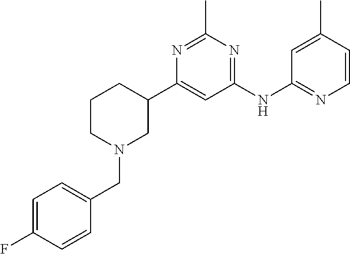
C1(C2CCCN(CC3=CC=C(F)C=C3)C2)=CC(NC2=NC=CC(C)=C2)=NC(C)=N1
